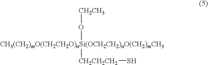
[CH3(CH2)mO(CH2CH2O)nSi(OCH2CH2)nO(CH2)mCH3]([CH2CH2CH2]S)O[CH2CH3]
